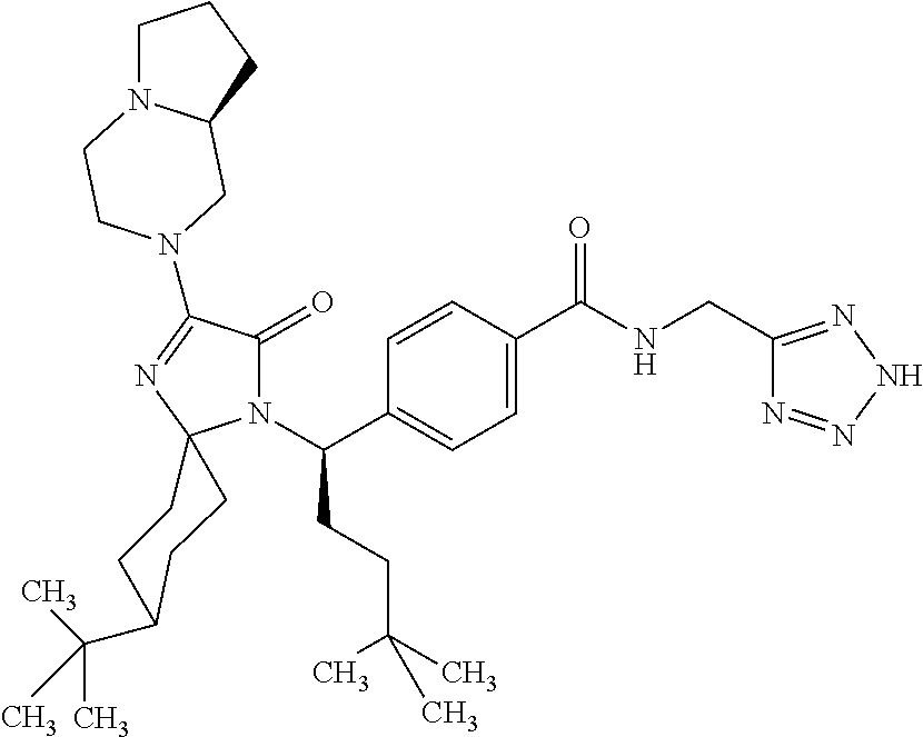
C1=C(C(=O)NCC2=NNN=N2)C=CC(C(N2C(=O)C(N3CCN4CCCC4C3)=NC23CCC(C(C)(C)C)CC3)CCC(C)(C)C)=C1
